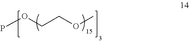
POCCOC
